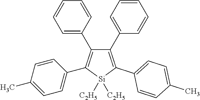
C1=C(C2=C(C3=CC=C(C)C=C3)[Si]([C2H5])([C2H5])C(C3=CC=C(C)C=C3)=C2C2=CC=CC=C2)C=CC=C1
